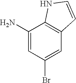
C1(N)=CC(Br)=CC2=C1NC=C2
